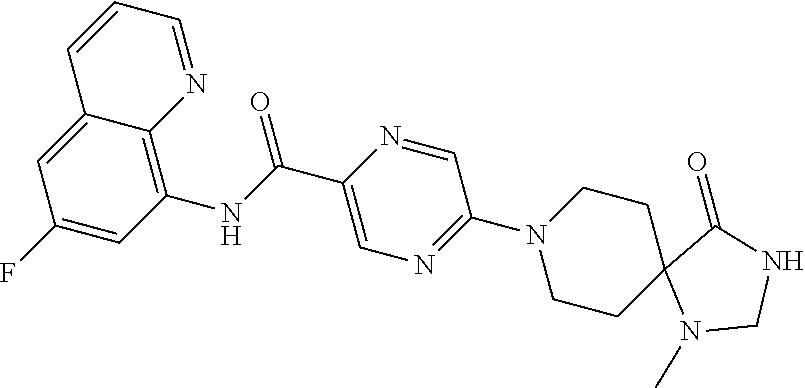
C12=CC(F)=CC(NC(C3=CN=C(N4CCC5(CC4)N(C)CNC5=O)C=N3)=O)=C1N=CC=C2
